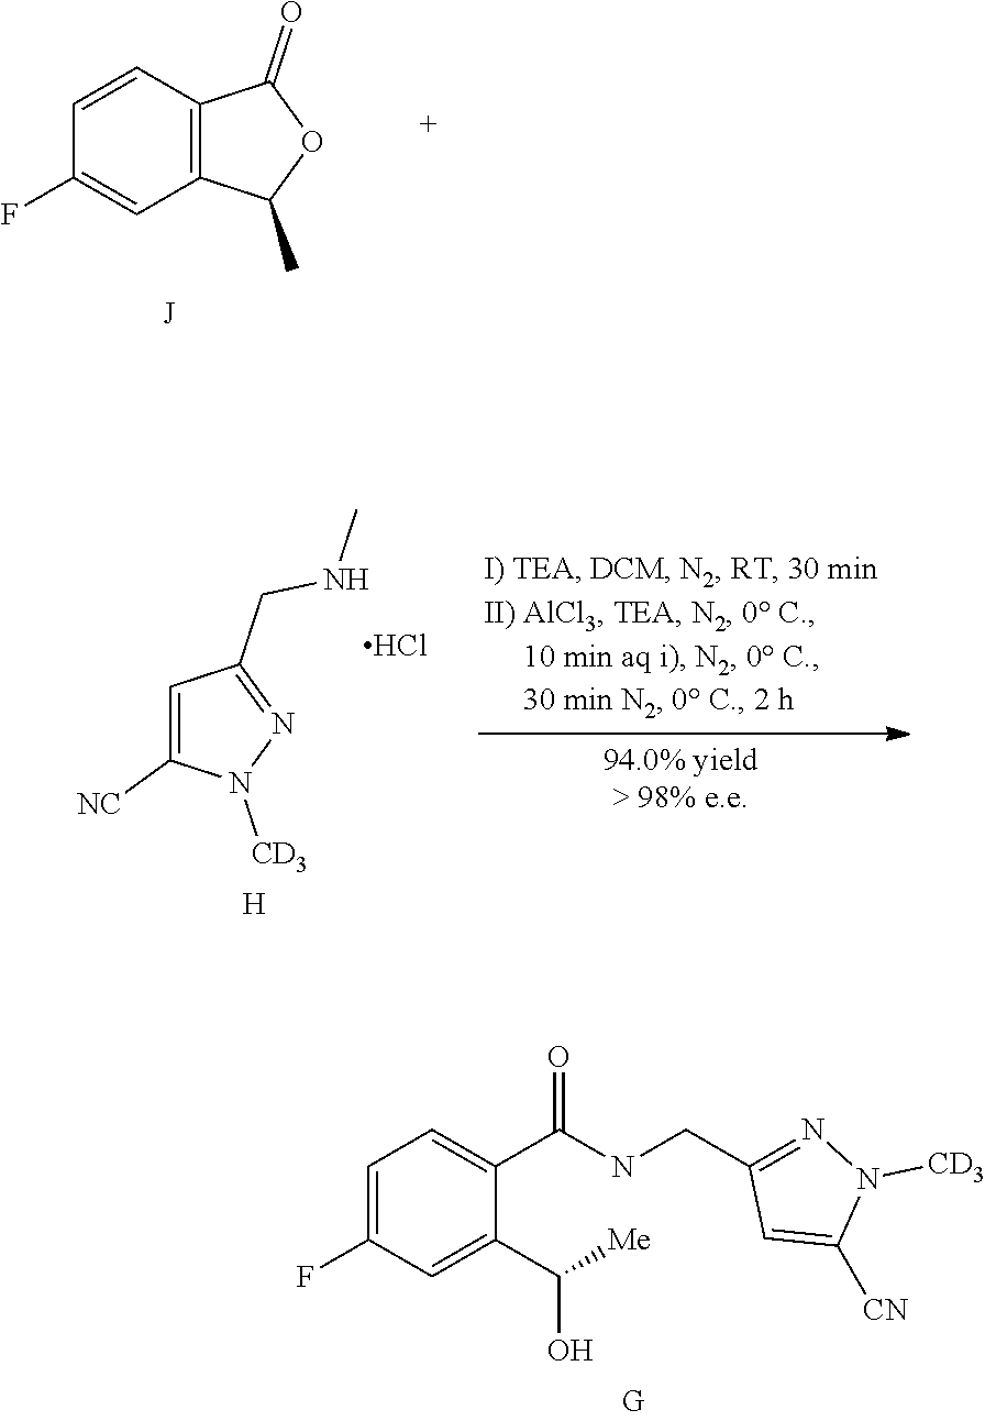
C12=C(C=CC(F)=C1)C(=O)OC2C.C1=C(F)C=C(C([Me])O)C(C(NCC2=NN([CD3])C([CN])=C2)=O)=C1.C1=C([NC])N([CD3])N=C1CNC.Cl.[H]
